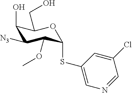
C1(O)C([N3])C(OC)C(SC2=CN=CC(Cl)=C2)OC1CO
